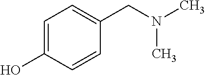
C1=C(O)C=CC(CN(C)C)=C1
